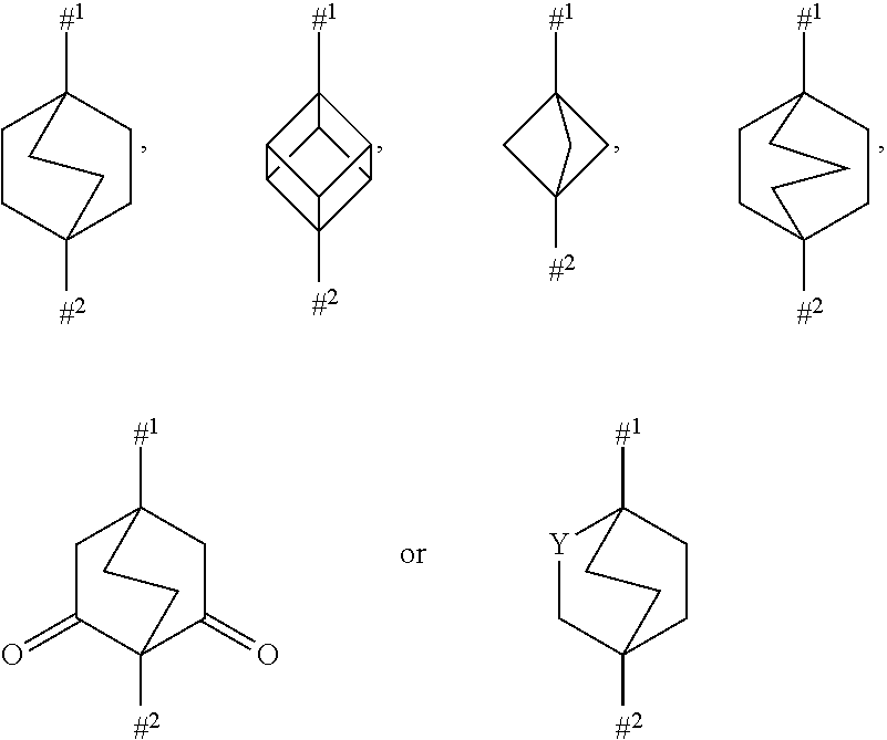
C1CC2([#2])CCC1([#1])CC2.C12([#1])C3C4C5([#2])C3C1C5C24.C12([#1])CC([#2])(C1)C2.C1CC2([#2])CCC1([#1])CCC2.[#1]C12CC(=O)C([#2])(C(=O)C1)CC2.[#1]C12[Y]CC([#2])(CC1)CC2
